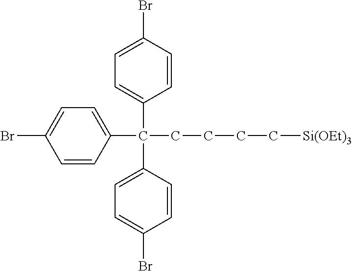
C1=C(Br)C=CC(C(C2=CC=C(Br)C=C2)(C2=CC=C(Br)C=C2)CCCC[Si(OEt)3])=C1
